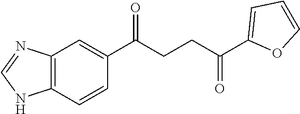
C1(C(CCC(C2=CC=CO2)=O)=O)=CC2=C(C=C1)NC=N2
